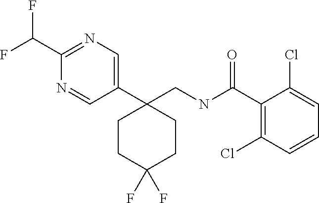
C1(C2(CNC(=O)C3=C(Cl)C=CC=C3Cl)CCC(F)(F)CC2)=CN=C(C(F)F)N=C1
